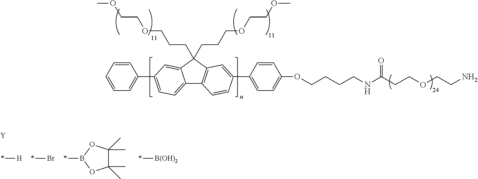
[Y].*[H].*Br.*B1OC(C)(C)C(C)(C)O1.*[B(OH)2].C12=CC=C(C3=CC=CC=C3)C=C1C(CCCOCCOC)(CCCOCCOC)C1=C2C=CC(C2=CC=C(OCCCCNC(=O)CCOCCN)C=C2)=C1
